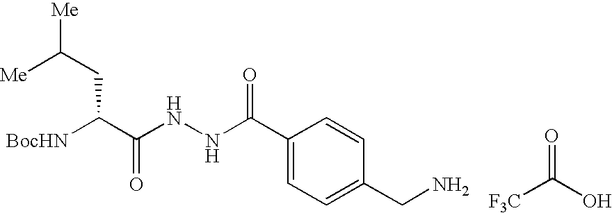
C(=O)([F3C])O.[BocHN]C(C(NNC(C1=CC=C(CN)C=C1)=O)=O)CC([Me])[Me]
